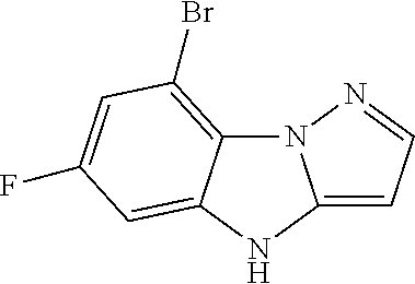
N12C3=C(Br)C=C(F)C=C3NC1=CC=N2
